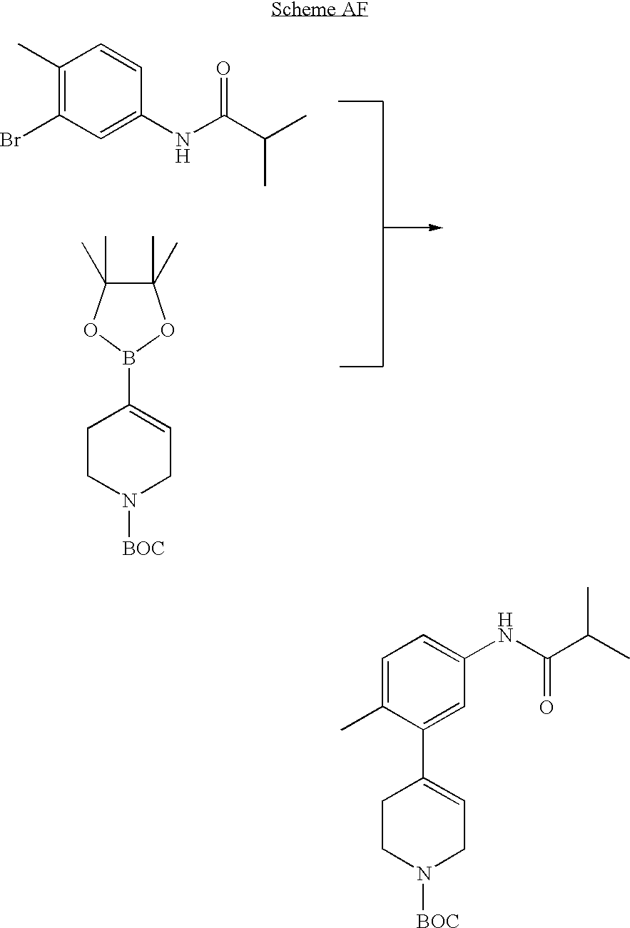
C1(C)=C(Br)C=C(NC(C(C)C)=O)C=C1.C1CN([BOC])CC=C1B1OC(C)(C)C(C)(C)O1.C1CN([BOC])CC=C1C1=CC(NC(C(C)C)=O)=CC=C1C
